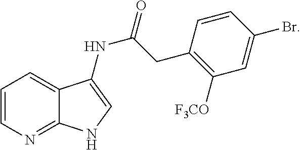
C1=CN=C2C(=C1)C(NC(=O)CC1=C([F3CO])C=C(Br)C=C1)=CN2
